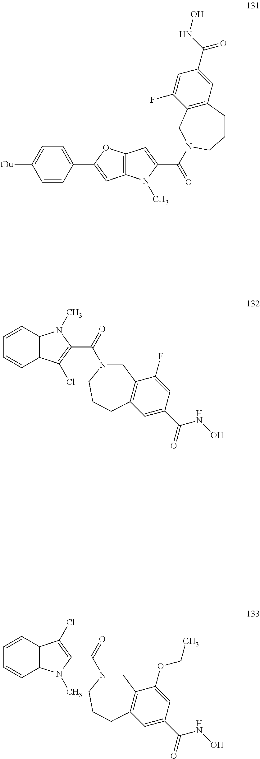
C1=CC(C2=CC3=C(O2)C=C(C(=O)N2CC4=C(C=C(C(NO)=O)C=C4F)CCC2)N3C)=CC=C1[tBu].C1=CC2=C(C=C1)C(Cl)=C(C(=O)N1CC3=C(C=C(C(NO)=O)C=C3F)CCC1)N2C.C1=CC2=C(C=C1)N(C)C(C(=O)N1CC3=C(C=C(C(NO)=O)C=C3OCC)CCC1)=C2Cl
